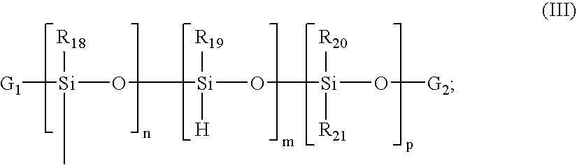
[G1][Si](O[Si](O[Si](O[G2])([R20])[R21])([R19])[H])([R18])C
